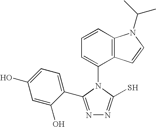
N1=C(C2=CC=C(O)C=C2O)N(C2=CC=CC3=C2C=CN3C(C)C)C(S)=N1
